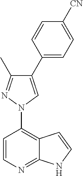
C1=CC(N2N=C(C)C(C3=CC=C([CN])C=C3)=C2)=C2C(=N1)NC=C2
